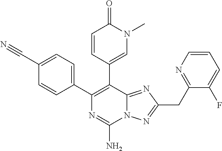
C1(C#N)=CC=C(C2=C(C3=CN(C)C(=O)C=C3)C3=NC(CC4=NC=CC=C4F)=NN3C(N)=N2)C=C1
